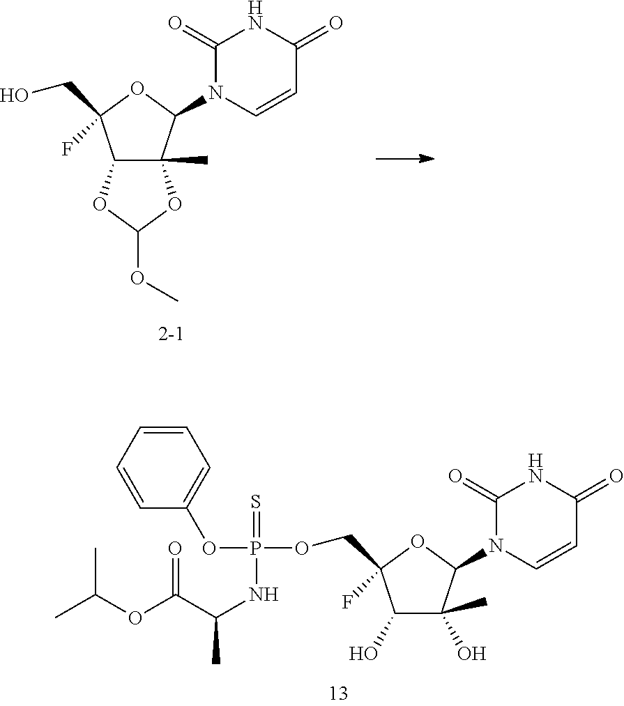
C1(O)C(O)(C)C(N2C=CC(=O)NC2=O)OC1(COP(=S)(OC1=CC=CC=C1)NC(C(=O)OC(C)C)C)F.C12C(C)(C(N3C=CC(=O)NC3=O)OC1(CO)F)OC(OC)O2
